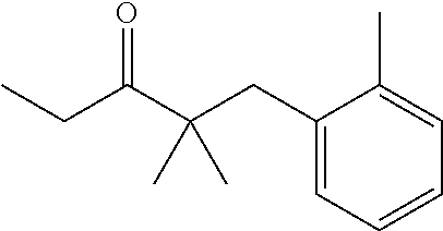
C1(CC(C(CC)=O)(C)C)=CC=CC=C1C
